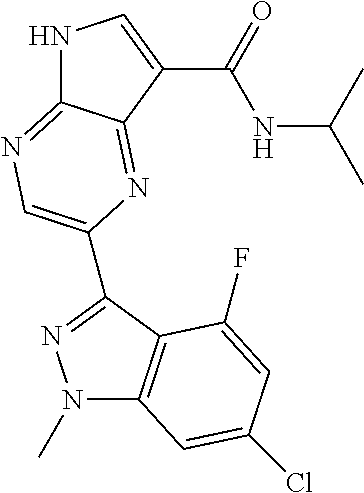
N1C2=NC=C(C3=NN(C)C4=C3C(F)=CC(Cl)=C4)N=C2C(C(=O)NC(C)C)=C1
